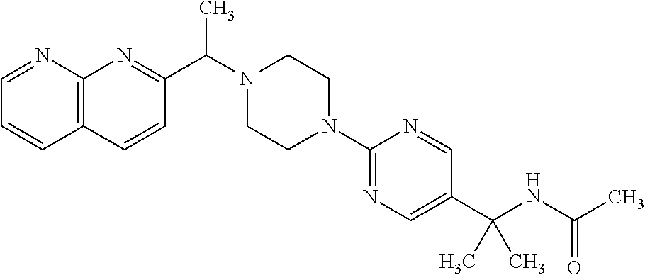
C1=NC2=C(C=C1)C=CC(C(N1CCN(C3=NC=C(C(NC(C)=O)(C)C)C=N3)CC1)C)=N2
